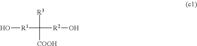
[R1](O)C([R3])([COOH])[R2]O
